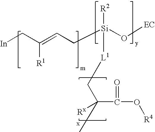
[In]CC(=CC[Si](O[EC])([R2])[L1]CC(C)([Rx])C(O[R4])=O)[R1]
